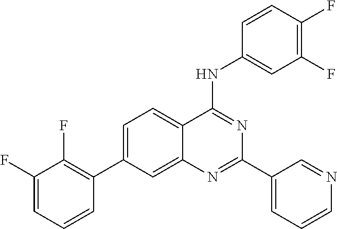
C1=C(C2=C(F)C(F)=CC=C2)C=C2C(=C1)C(NC1=CC(F)=C(F)C=C1)=NC(C1=CC=CN=C1)=N2
